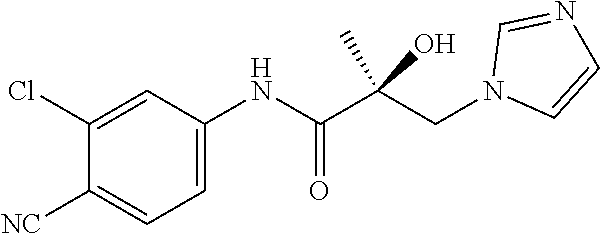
C1(Cl)=CC(NC(=O)C(CN2C=CN=C2)(C)O)=CC=C1[NC]
